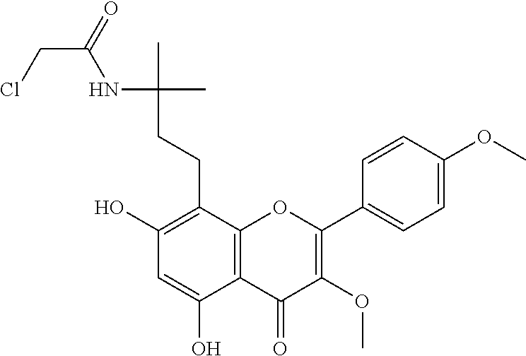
C1(O)=C(CCC(C)(NC(=O)CCl)C)C2=C(C(O)=C1)C(=O)C(OC)=C(C1=CC=C(OC)C=C1)O2
